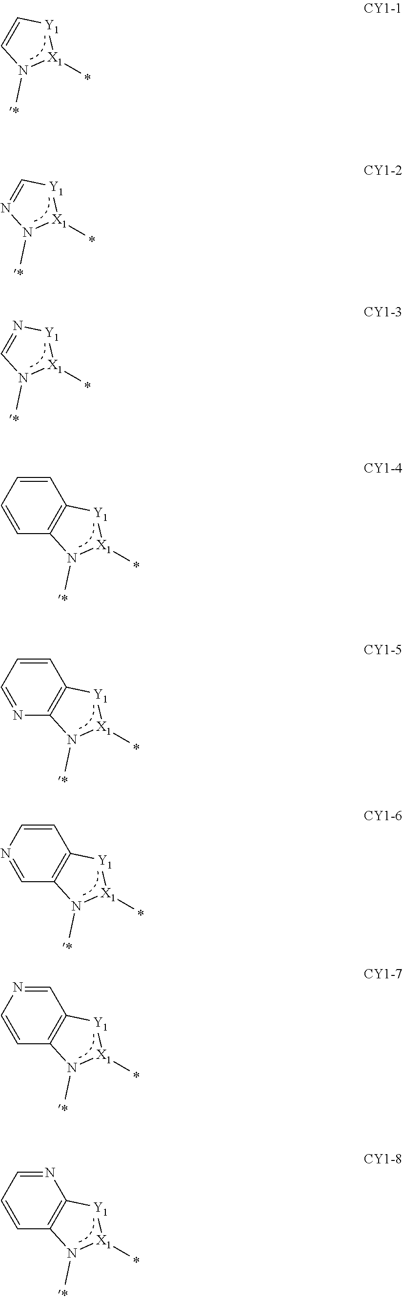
C1=C[Y1][X1](C)N1C.N1=C[Y1][X1](C)N1C.C1=N[Y1][X1](C)N1C.C12=C([Y1][X1](C)N1C)C=CC=C2.C12=C([Y1][X1](C)N1C)C=CC=N2.C12=C([Y1][X1](C)N1C)C=CN=C2.C12=C([Y1][X1](C)N1C)C=NC=C2.C12=C([Y1][X1](C)N1C)N=CC=C2
